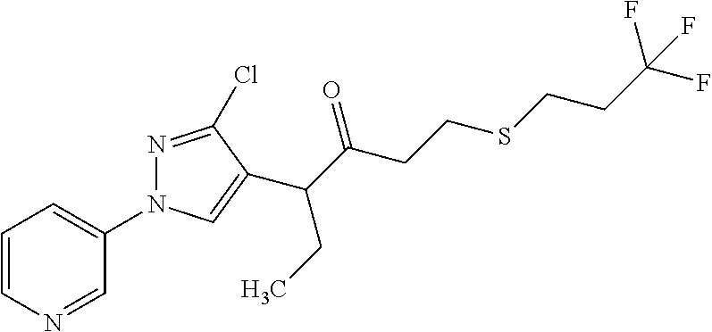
C1=CN=CC(N2N=C(Cl)C(C(C(CCSCCC(F)(F)F)=O)CC)=C2)=C1
